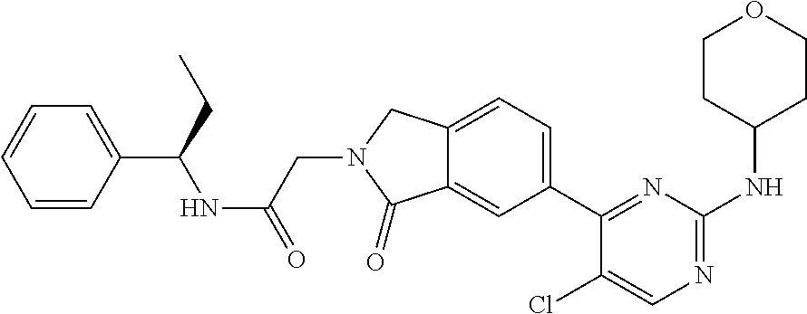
C1(Cl)=CN=C(NC2CCOCC2)N=C1C1=CC=C2C(=C1)C(=O)N(CC(=O)NC(C1=CC=CC=C1)CC)C2
